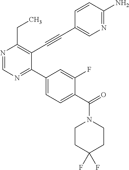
N1=CN=C(C2=CC=C(C(=O)N3CCC(F)(F)CC3)C(F)=C2)C(C#CC2=CN=C(N)C=C2)=C1CC
